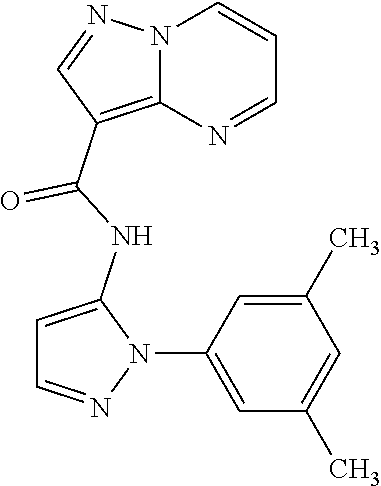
N12C(=C(C(NC3=CC=NN3C3=CC(C)=CC(C)=C3)=O)C=N1)N=CC=C2
